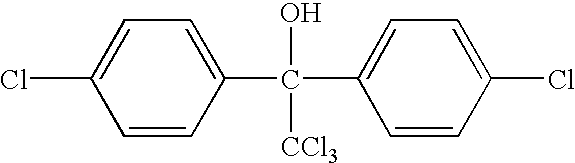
C1=CC(C(O)([CCl3])C2=CC=C(Cl)C=C2)=CC=C1Cl
